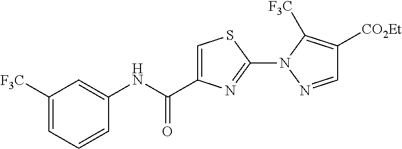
C1([F3C])=CC=CC(NC(=O)C2=CSC(N3C([F3C])=C([CO2Et])C=N3)=N2)=C1
